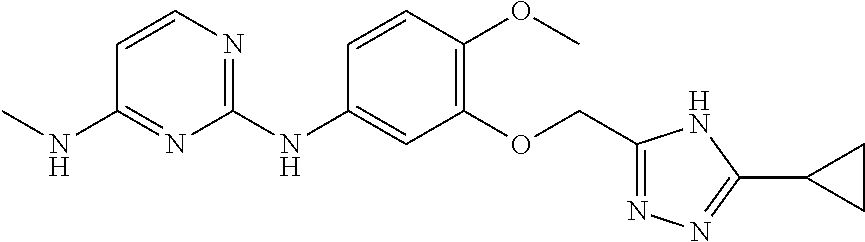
C1=CN=C(NC2=CC(OCC3=NN=C(C4CC4)N3)=C(OC)C=C2)N=C1NC
